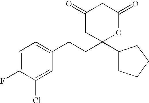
C1(F)=CC=C(CCC2(C3CCCC3)OC(=O)CC(=O)C2)C=C1Cl
